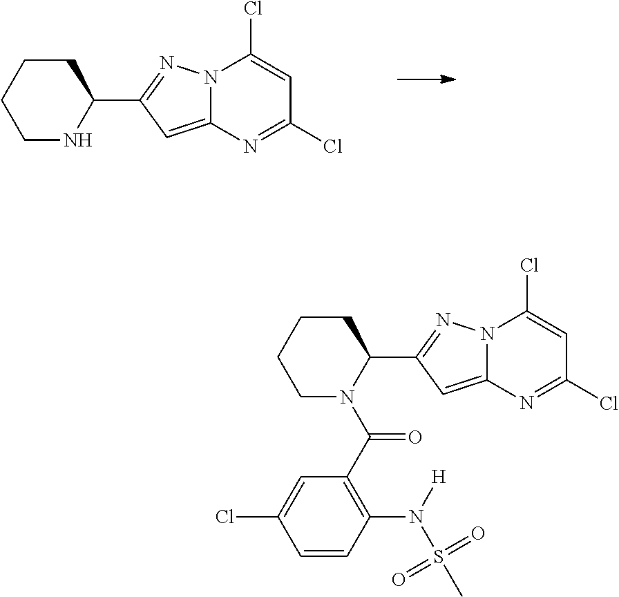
N12C(=CC(C3NCCCC3)=N1)N=C(Cl)C=C2Cl.N12C(=CC(C3N(C(C4=C(N(S(C)(=O)=O)[H])C=CC(Cl)=C4)=O)CCCC3)=N1)N=C(Cl)C=C2Cl
